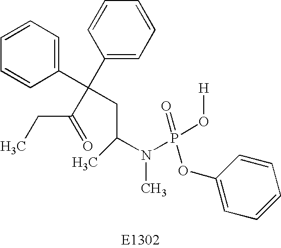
C1=CC=C(C(C2=CC=CC=C2)(CC(N(P(O[H])(=O)OC2=CC=CC=C2)C)C)C(=O)CC)C=C1
